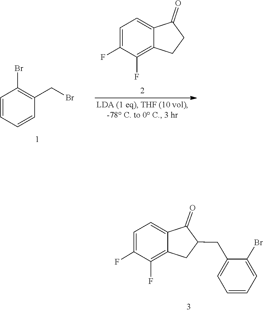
C12=C(F)C(F)=CC=C1C(=O)CC2.C1(Br)=C(CBr)C=CC=C1.C12=C(F)C(F)=CC=C1C(=O)C(CC1=CC=CC=C1Br)C2
